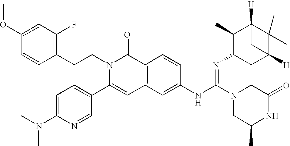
C1(OC)=CC(F)=C(CCN2C(C3=CC=C(N(C)C)N=C3)=CC3=C(C2=O)C=CC(NC(=NC2CC4([H])C(C)(C)C([H])(C2C)C4)N2CC(=O)NC(C)C2)=C3)C=C1
